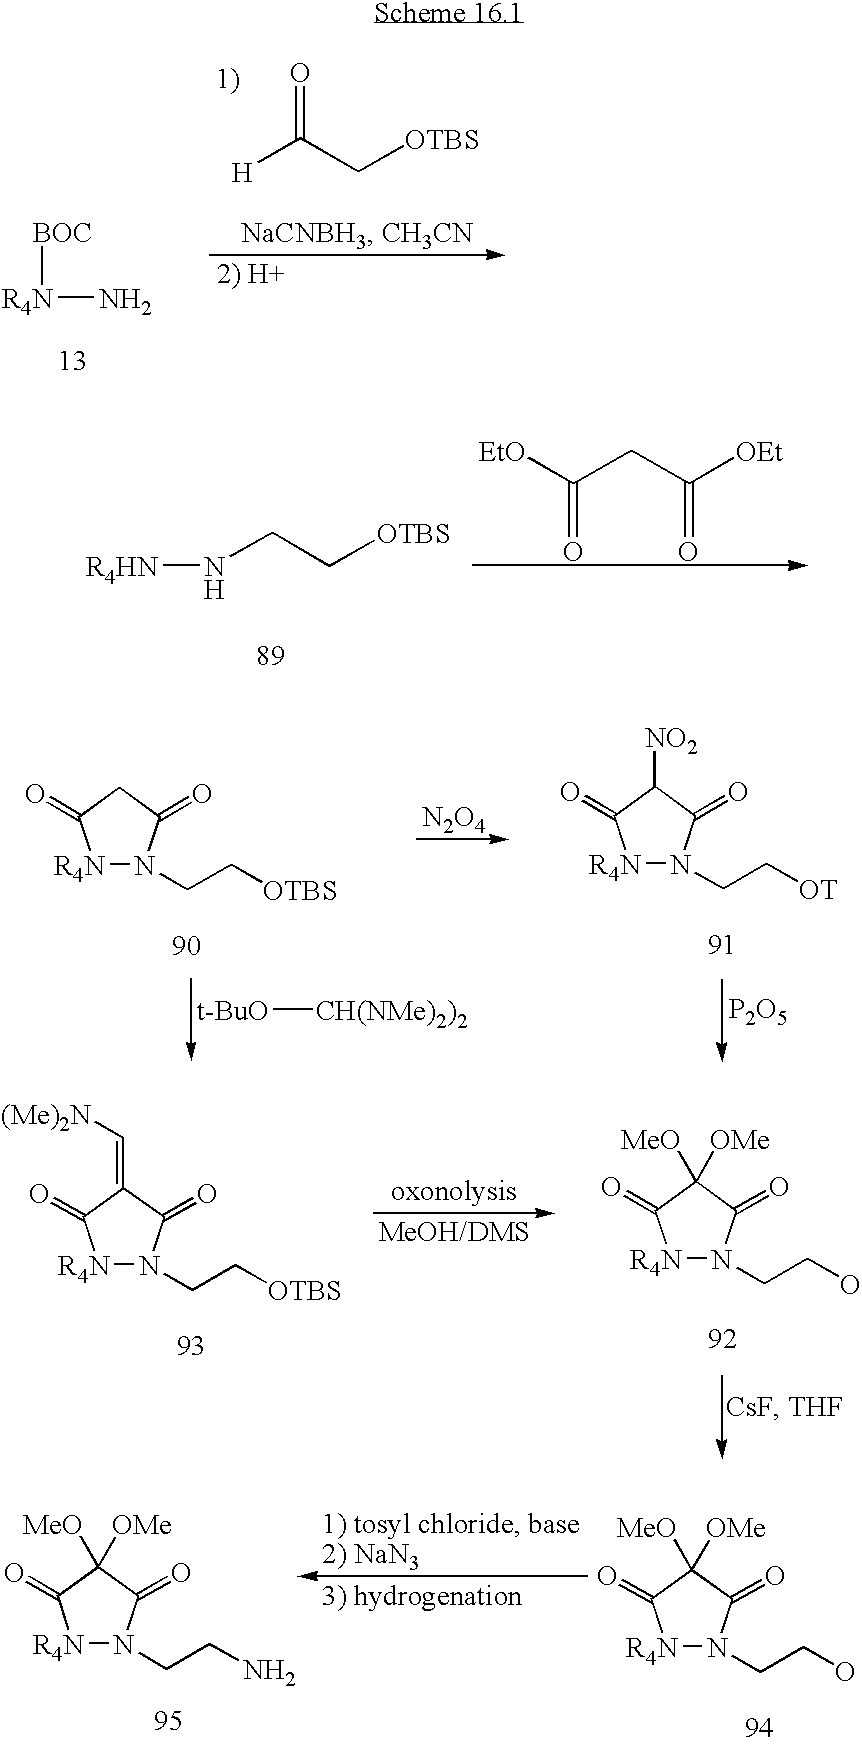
[BOC][R4N]N.[H]C(C[OTBS])=O.N(CC[OTBS])[R4HN].[EtO]C(CC([OEt])=O)=O.[R4N]1N(CC[OTBS])C(=O)CC1=O.[N2O4].[R4N]1N(CC[OT])C(=O)C([NO2])C1=O.[P2O5].[t-BuO][CH(NMe)2)2].[R4N]1N(CC[OTBS])C(=O)C(=C[(Me)2N])C1=O.[R4N]1N(CCO)C(=O)C([MeO])([OMe])C1=O.[R4N]1N(CCN)C(=O)C([MeO])([OMe])C1=O.[R4N]1N(CCO)C(=O)C([MeO])([OMe])C1=O
